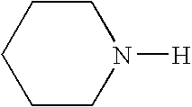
C1CCCCN1[H]
